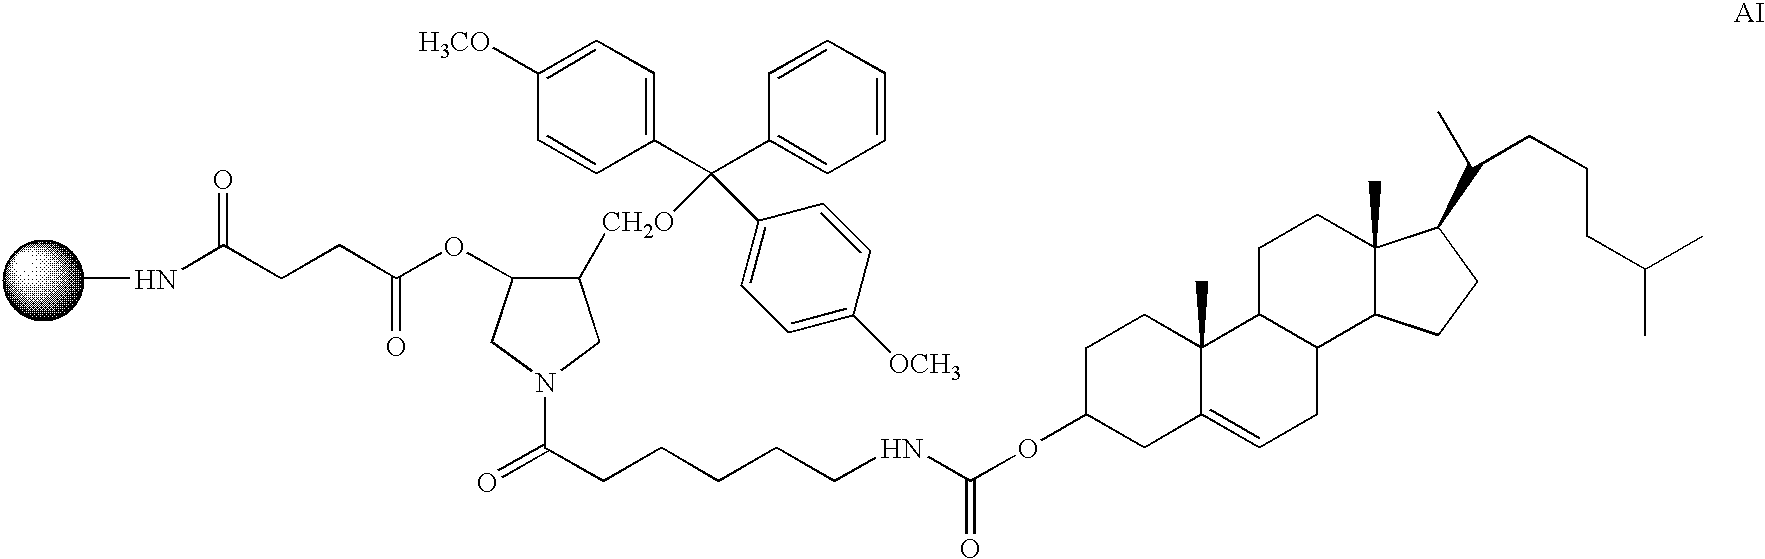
C1([CH2O]C(C2=CC=C([OCH3])C=C2)(C2=CC=CC=C2)C2=CC=C([H3CO])C=C2)C(OC(CCC(NC)=O)=O)CN(C(CCCCCNC(OC2CC3=CCC4C(C3(C)CC2)CCC2(C)C4CCC2C(C)CCCC(C)C)=O)=O)C1
